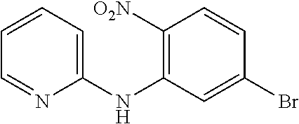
C1([O2N])=C(NC2=CC=CC=N2)C=C(Br)C=C1
